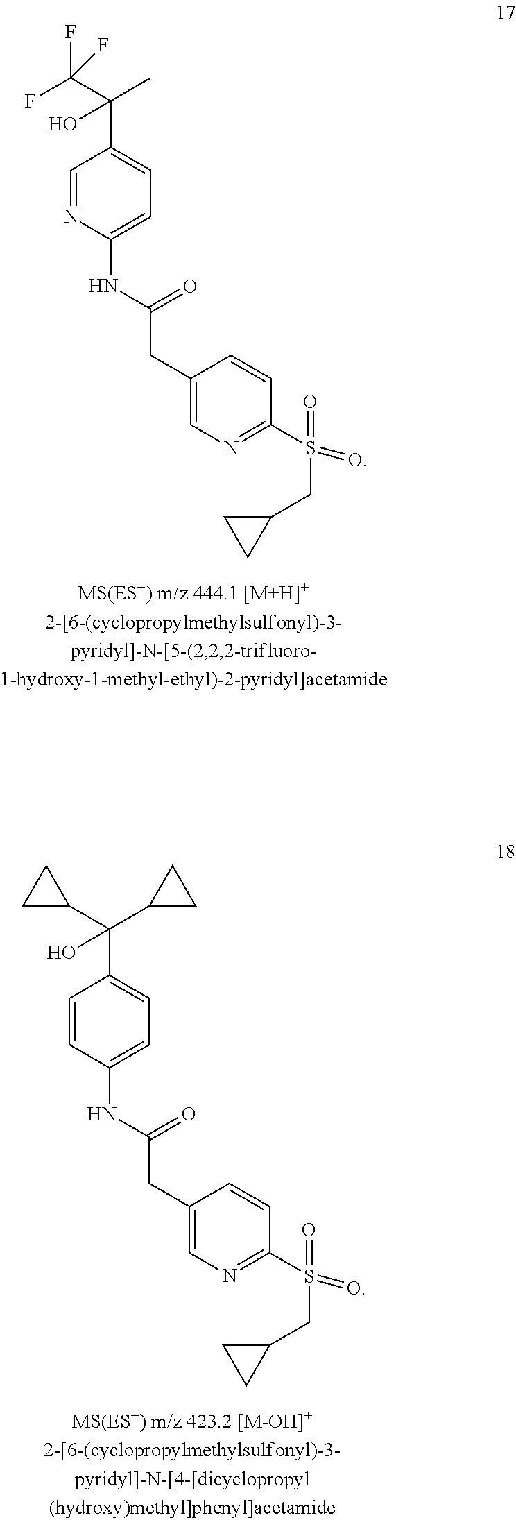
C1=CC(NC(CC2=CN=C(S(=O)(=O)CC3CC3)C=C2)=O)=CC=C1C(C1CC1)(O)C1CC1.C1=NC(NC(CC2=CN=C(S(=O)(=O)CC3CC3)C=C2)=O)=CC=C1C(C(F)(F)F)(O)C
